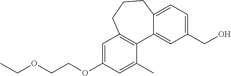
C1=C(OCCOCC)C=C(C)C2=C1CCCC1=CC=C(CO)C=C21
